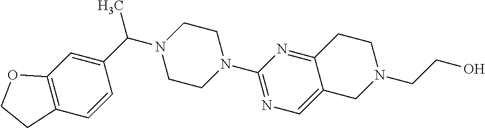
CC(C1=CC2=C(C=C1)CCO2)N1CCN(C2=NC=C3C(=N2)CCN(CCO)C3)CC1
